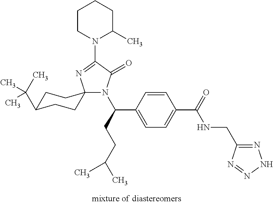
N1(C(CCC(C)C)C2=CC=C(C(=O)NCC3=NNN=N3)C=C2)C(=O)C(N2C(C)CCCC2)=NC12CCC(C(C)(C)C)CC2
